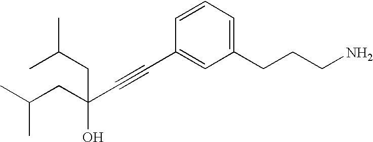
C1(CCCN)=CC=CC(C#CC(CC(C)C)(O)CC(C)C)=C1
